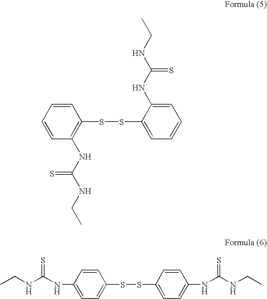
CCNC(NC1=CC=C(SSC2=CC=C(NC(NCC)=S)C=C2)C=C1)=S.C1=CC=CC(NC(=S)NCC)=C1SSC1=CC=CC=C1NC(=S)NCC
